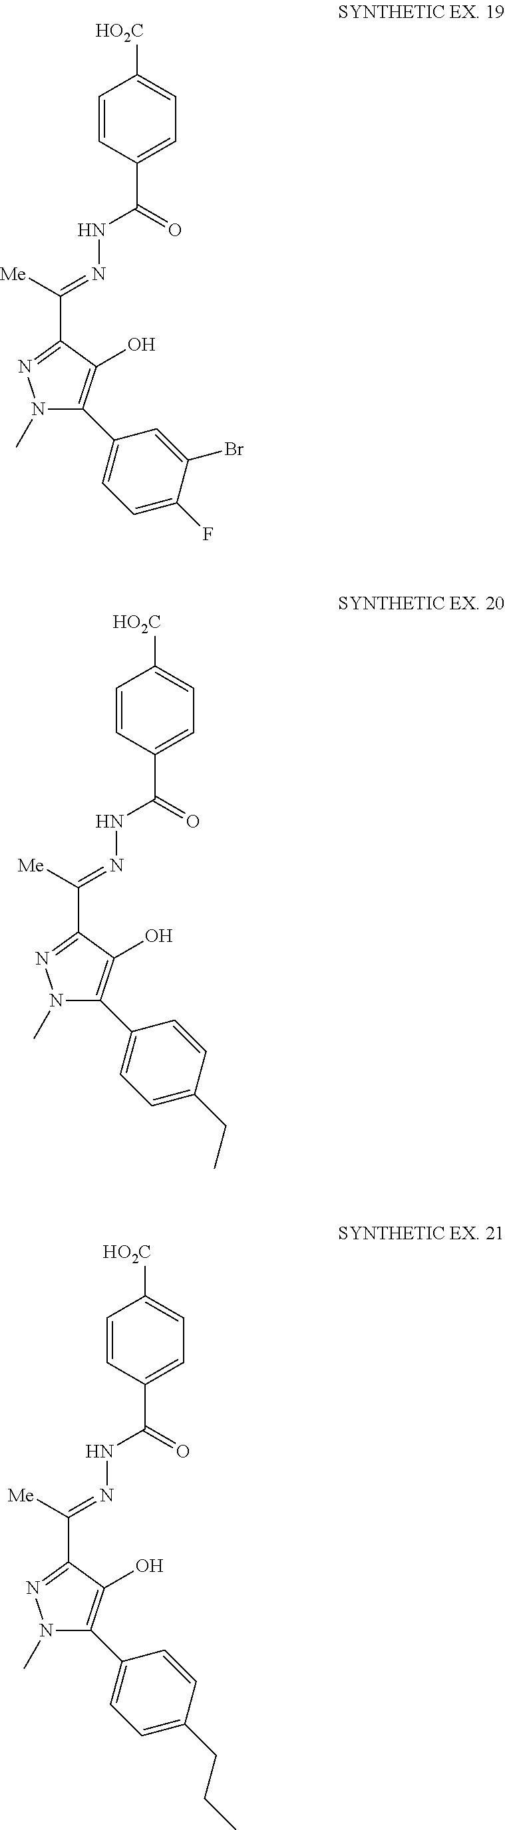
N1(C)C(C2=CC=C(F)C(Br)=C2)=C(O)C(C([Me])=NNC(C2=CC=C([HO2C])C=C2)=O)=N1.N1(C)C(C2=CC=C(CC)C=C2)=C(O)C(C([Me])=NNC(C2=CC=C([HO2C])C=C2)=O)=N1.N1(C)C(C2=CC=C(CCC)C=C2)=C(O)C(C([Me])=NNC(C2=CC=C([HO2C])C=C2)=O)=N1
